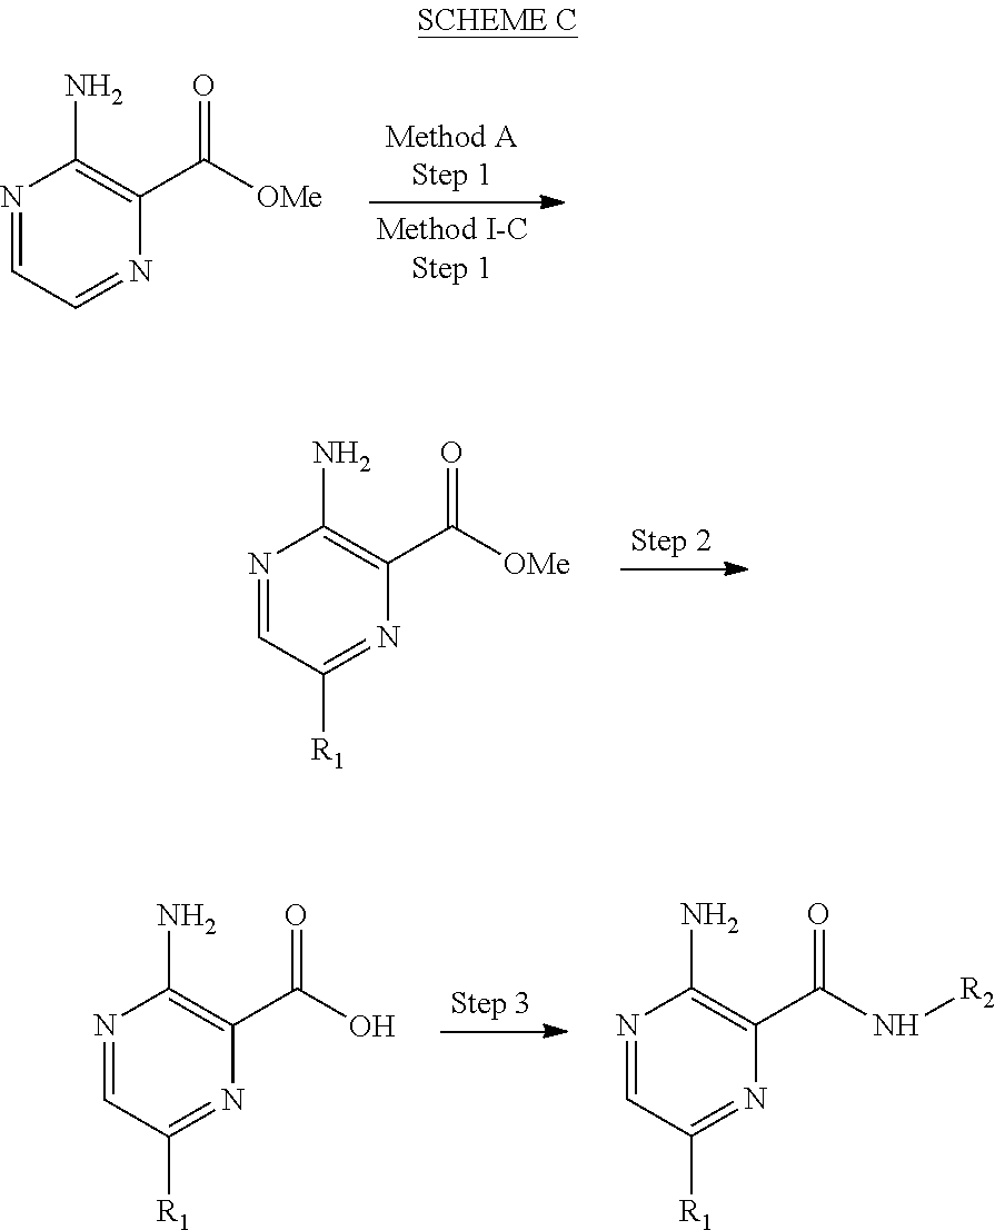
N1=CC=NC(C([OMe])=O)=C1N.N1=CC([R1])=NC(C([OMe])=O)=C1N.N1=CC([R1])=NC(C(N[R2])=O)=C1N.N1=CC([R1])=NC(C(O)=O)=C1N
